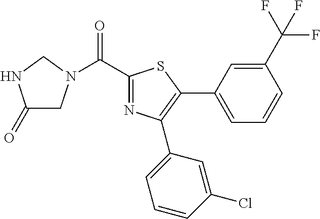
C1(=O)CN(C(C2=NC(C3=CC=CC(Cl)=C3)=C(C3=CC=CC(C(F)(F)F)=C3)S2)=O)CN1
